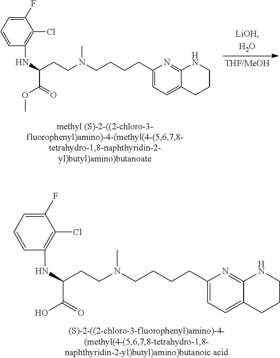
CN(CCCCC1=CC=C2C(=N1)NCCC2)CCC(NC1=C(Cl)C(F)=CC=C1)C(OC)=O.CN(CCCCC1=CC=C2C(=N1)NCCC2)CCC(NC1=C(Cl)C(F)=CC=C1)C(O)=O
